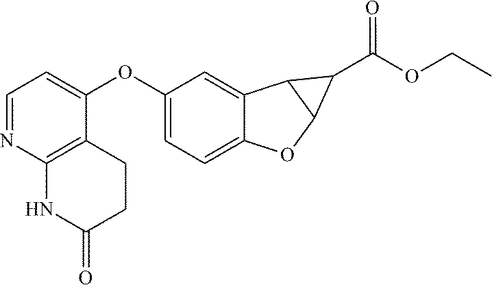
C12=CC=C(OC3=CC=NC4=C3CCC(=O)N4)C=C1C1C(O2)C1C(OCC)=O
